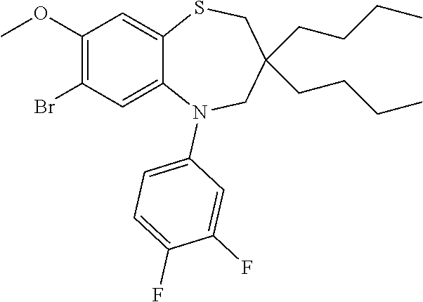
COC1=C(Br)C=C2C(=C1)SCC(CCCC)(CCCC)CN2C1=CC=C(F)C(F)=C1
